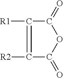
O=C1OC(=O)C([R2])=C1[R1]
